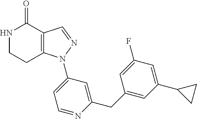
C12=C(C=NN1C1=CC=NC(CC3=CC(C4CC4)=CC(F)=C3)=C1)C(=O)NCC2
